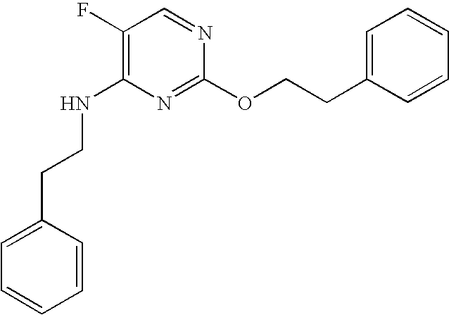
C1=CC(CCNC2=C(F)C=NC(OCCC3=CC=CC=C3)=N2)=CC=C1
